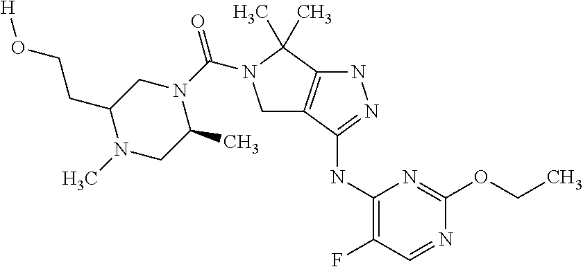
C1(NC2=NNC3=C2CN(C(N2CC(CCO[H])N(C)CC2C)=O)C3(C)C)=C(F)C=NC(OCC)=N1
